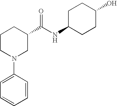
C1(N2CC(C(NC3CCC(O)CC3)=O)CCC2)=CC=CC=C1
